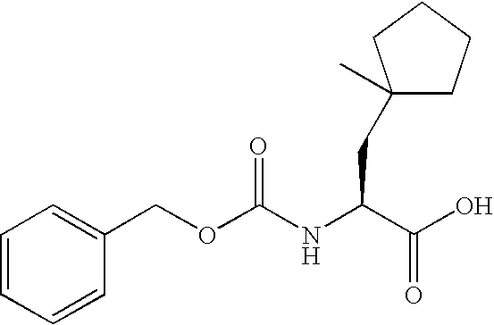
C1(COC(NC(C(O)=O)CC2(C)CCCC2)=O)=CC=CC=C1
